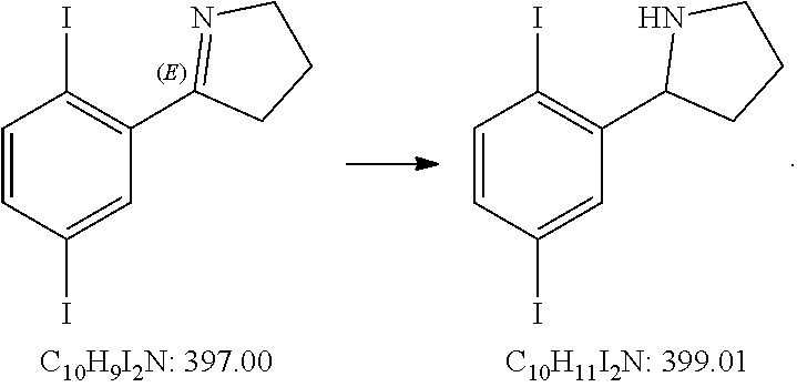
C1=CC(I)=CC(C2NCCC2)=C1I.C1=CC(I)=CC(C2=NCCC2)=C1I
